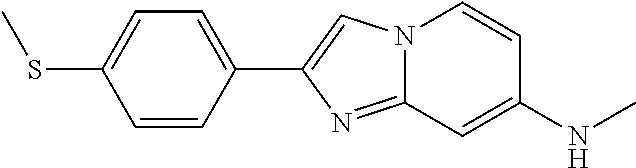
C1(C2=CN3C(=N2)C=C(NC)C=C3)=CC=C(SC)C=C1
